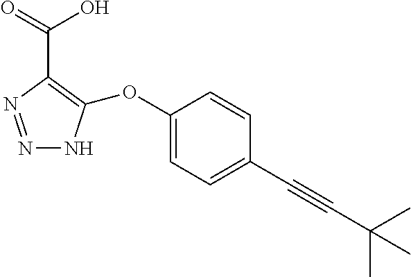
N1=NC(C(O)=O)=C(OC2=CC=C(C#CC(C)(C)C)C=C2)N1
